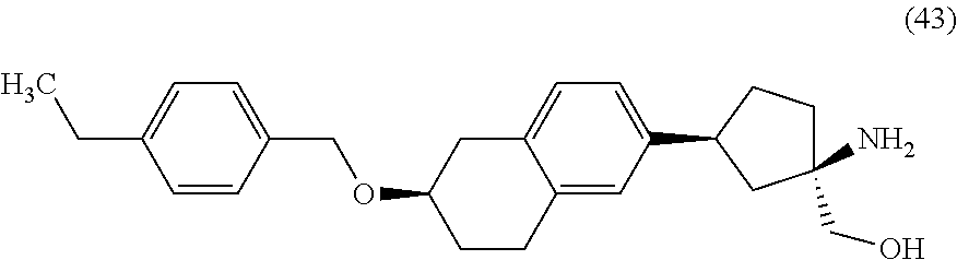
C1(N)(CO)CCC(C2=CC=C3C(=C2)CCC(OCC2=CC=C(CC)C=C2)C3)C1
